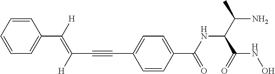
C1=CC=CC=C1C(=C(C#CC1=CC=C(C(NC(C(N)C)C(NO)=O)=O)C=C1)[H])[H]
